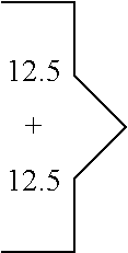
[12.5].[12.5].CCCCCCC
